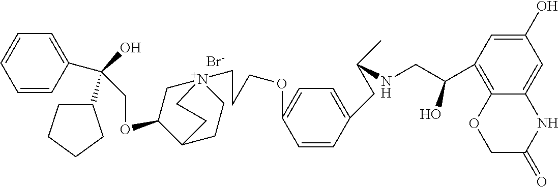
[Br-].C(OC1C[N+]2(CCCOC3=CC=C(CC(NCC(C4=C5C(=CC(O)=C4)NC(=O)CO5)O)C)C=C3)CCC1CC2)C(O)(C1CCCC1)C1=CC=CC=C1
